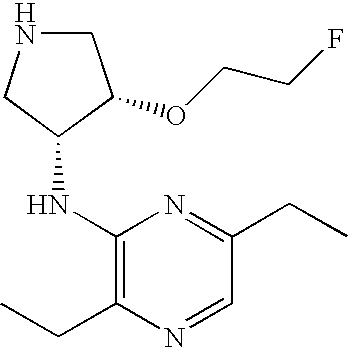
C1(NC2CNCC2OCCF)=C(CC)N=CC(CC)=N1
